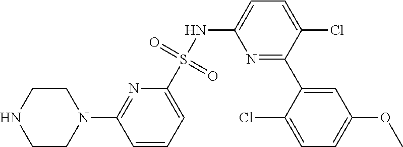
C1CN(C2=NC(S(NC3=CC=C(Cl)C(C4=CC(OC)=CC=C4Cl)=N3)(=O)=O)=CC=C2)CCN1
